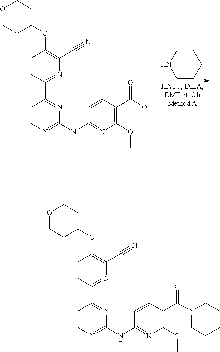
C1CNCCC1.C1=CC(NC2=NC=CC(C3=NC(C#N)=C(OC4CCOCC4)C=C3)=N2)=NC(OC)=C1C(=O)O.C1CN(C(C2=C(OC)N=C(NC3=NC=CC(C4=NC(C#N)=C(OC5CCOCC5)C=C4)=N3)C=C2)=O)CCC1
